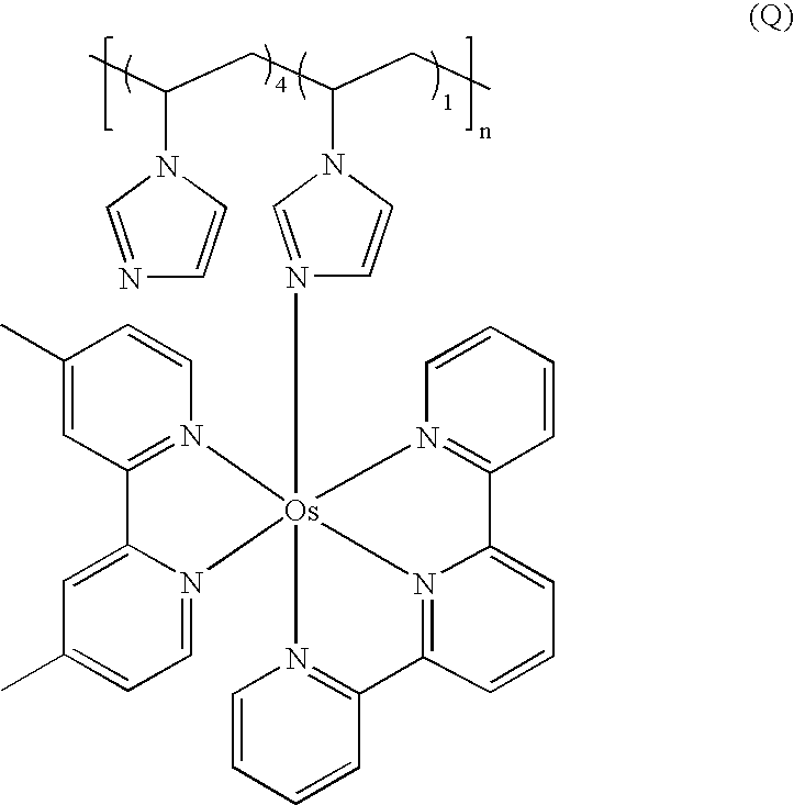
C1(C)=CC2=N(C=C1)[Os]13(N4=CN(C(CC(C)N5C=CN=C5)CC)C=C4)(N4=CC=C(C)C=C24)N2=C(C=CC=C2)C2=CC=CC(=N21)C1=N3C=CC=C1
